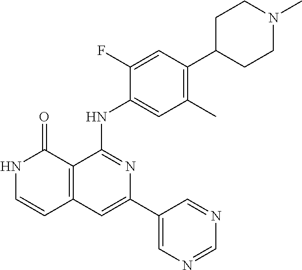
C1=C(F)C(NC2=NC(C3=CN=CN=C3)=CC3=C2C(=O)NC=C3)=CC(C)=C1C1CCN(C)CC1
